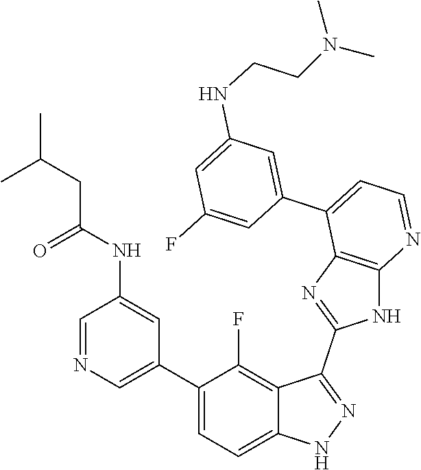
C1=NC=C(C2=CC=C3C(=C2F)C(C2=NC4=C(N2)N=CC=C4C2=CC(NCCN(C)C)=CC(F)=C2)=NN3)C=C1NC(=O)CC(C)C
